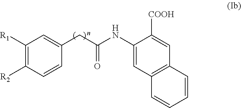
C1([R1])=C([R2])C=CC(CC(NC2=CC3=C(C=C2[COOH])C=CC=C3)=O)=C1
